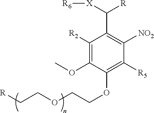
C(OCCOC1=C([R5])C([NO2])=C(C([X][R6])[R])C([R2])=C1OC)C[R]
